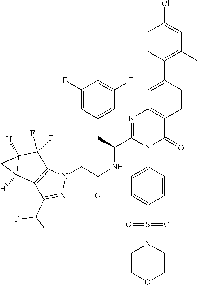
C1(F)=CC(CC(C2=NC3=C(C(=O)N2C2=CC=C(S(N4CCOCC4)(=O)=O)C=C2)C=CC(C2=C(C)C=C(Cl)C=C2)=C3)NC(CN2C3=C(C(C(F)F)=N2)C2([H])C([H])(C3(F)F)C2)=O)=CC(F)=C1
